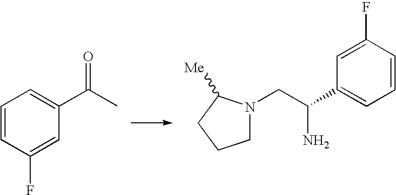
C1=CC(F)=CC(C(C)=O)=C1.C1N(CC(C2=CC=CC(F)=C2)N)C([Me])CC1
